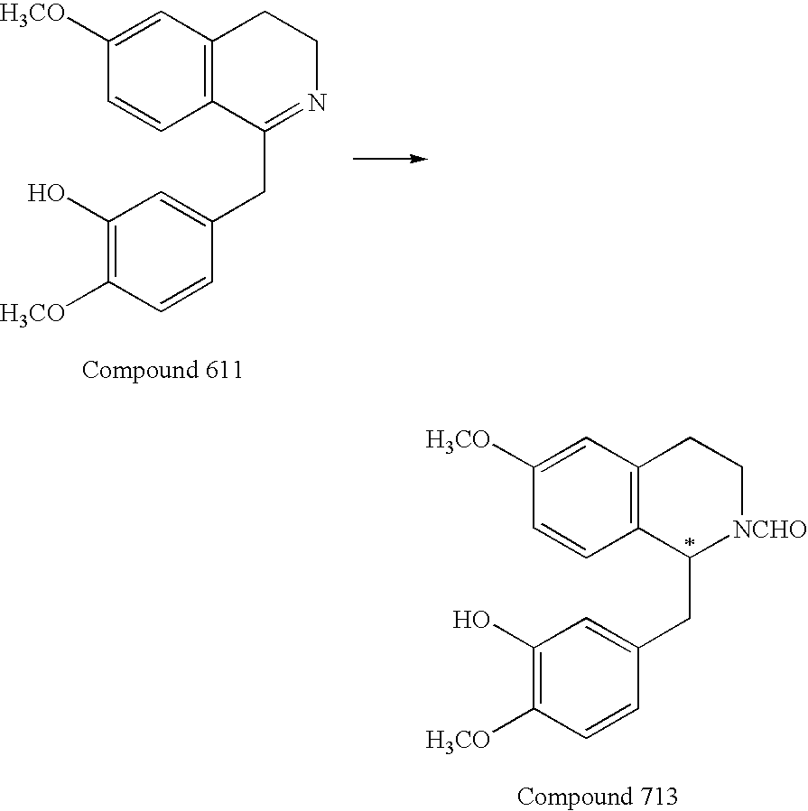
C1([H3CO])=CC2=C(C=C1)C(CC1=CC(O)=C([H3CO])C=C1)[NCHO]CC2.C1([H3CO])=CC2=C(C=C1)C(CC1=CC(O)=C([H3CO])C=C1)=NCC2
